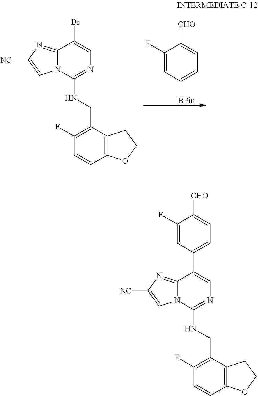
C1(F)=CC([BPin])=CC=C1[CHO].C12=NC([NC])=CN1C(NCC1=C(F)C=CC3=C1CCO3)=NC=C2Br.C12=NC([NC])=CN1C(NCC1=C(F)C=CC3=C1CCO3)=NC=C2C1=CC=C([CHO])C(F)=C1
